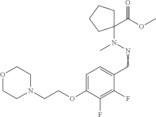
C1=C(OCCN2CCOCC2)C(F)=C(F)C(C=NN(C2(C(=O)OC)CCCC2)C)=C1
